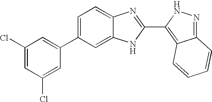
C1=C(C2=CC(Cl)=CC(Cl)=C2)C=C2C(=C1)N=C(C1=C3C(=NN1)C=CC=C3)N2
